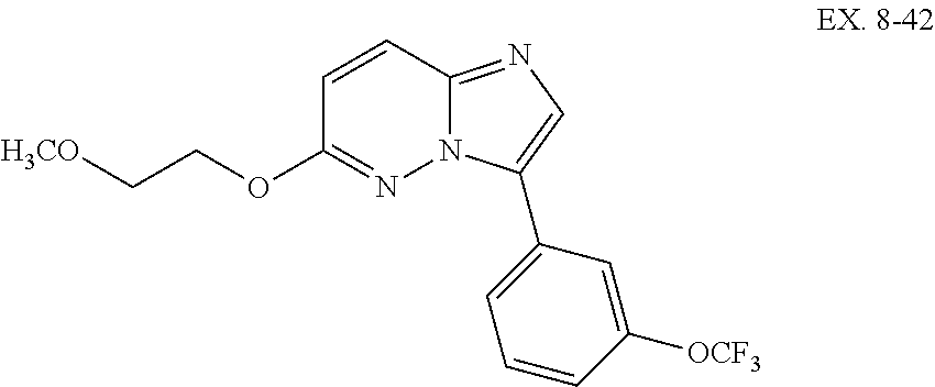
C(COC1=NN2C(=NC=C2C2=CC=CC([OCF3])=C2)C=C1)[H3CO]
